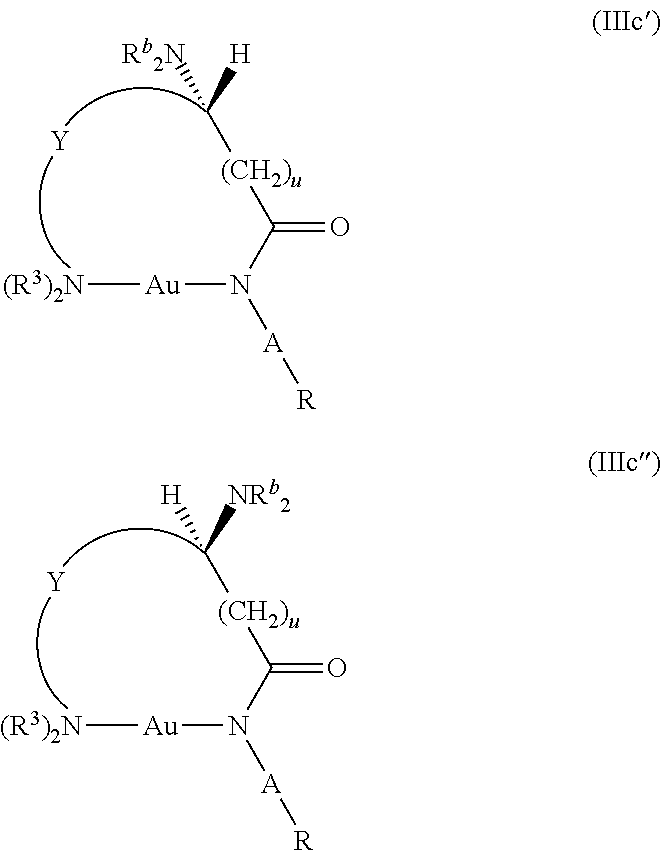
[(R3)2N][Au]N(C(=O)[(CH2)u]C([Rb2N])[H])[A][R].[Y].[(R3)2N][Au]N(C(=O)[(CH2)u]C([H])[NRb2])[A][R].[Y]
